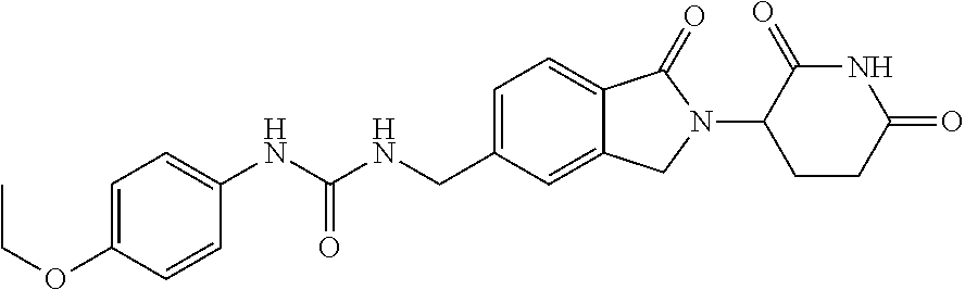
C1=C(OCC)C=CC(NC(NCC2=CC=C3C(=C2)CN(C2CCC(=O)NC2=O)C3=O)=O)=C1
